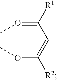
C(C(=OC)[R1])=C(OC)[R2]
